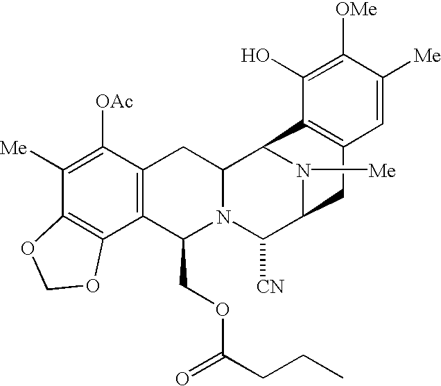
C1([Me])=C([OAc])C2=C(C3=C1OCO3)C(COC(=O)CCC)N1C(C2)C2N([Me])C(C1[CN])CC1=C2C(O)=C([OMe])C([Me])=C1
